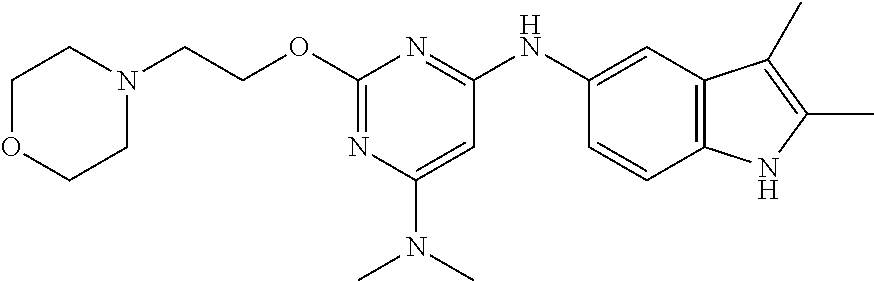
N1(CCOC2=NC(N(C)C)=CC(NC3=CC4=C(C=C3)NC(C)=C4C)=N2)CCOCC1
